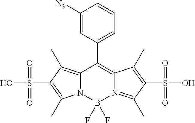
C12=C(C)C(S(O)(=O)=O)=C(C)N1B(F)(F)N1=C(C)C(S(=O)(O)=O)=C(C)C1=C2C1=CC=CC([N3])=C1
